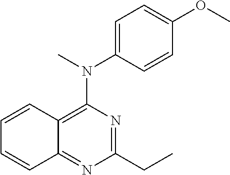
C1(CC)=NC(N(C2=CC=C(OC)C=C2)C)=C2C(=N1)C=CC=C2
